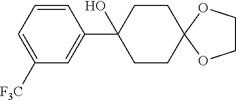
C1=CC=C([F3C])C=C1C1(O)CCC2(CC1)OCCO2
